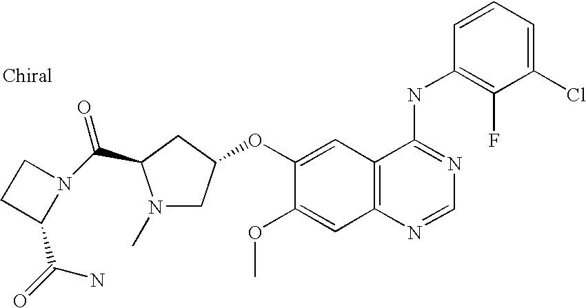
C1(Cl)=CC=CC(NC2=NC=NC3=C2C=C(OC2CN(C)C(C(=O)N4CCC4C(=O)N)C2)C(OC)=C3)=C1F
